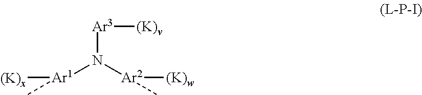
[Ar1](N([Ar2]([(K)w])C)[Ar3][(K)v])([(K)x])C
